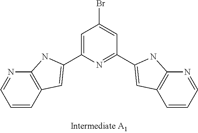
C1=CC2=C(N=C1)NC(C1=CC(Br)=CC(C3=CC4=C(N=CC=C4)N3)=N1)=C2
